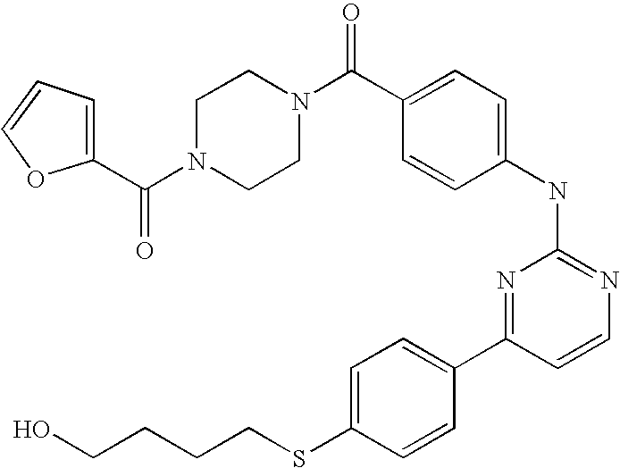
C1=COC(C(N2CCN(C(C3=CC=C(NC4=NC=CC(C5=CC=C(SCCCCO)C=C5)=N4)C=C3)=O)CC2)=O)=C1
